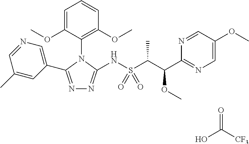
N1=C(C2=CN=CC(C)=C2)N(C2=C(OC)C=CC=C2OC)C(NS(C(C(C2=NC=C(OC)C=N2)OC)C)(=O)=O)=N1.O=C([CF3])O
